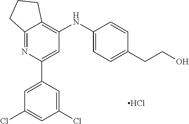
C12=NC(C3=CC(Cl)=CC(Cl)=C3)=CC(NC3=CC=C(CCO)C=C3)=C1CCC2.Cl
